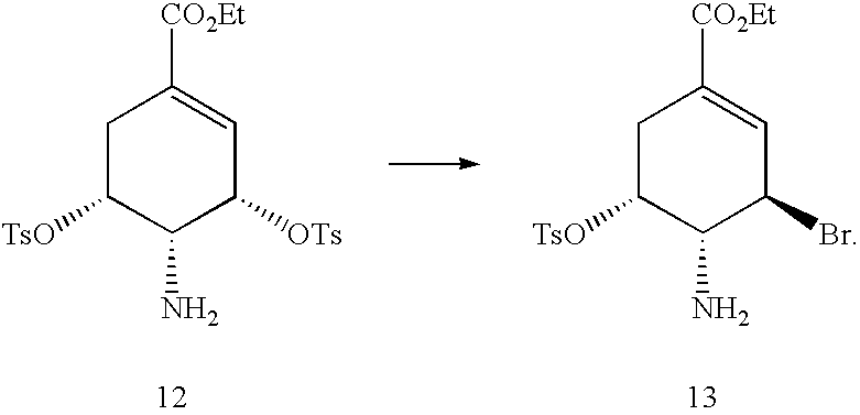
C1C([TsO])C(N)C([OTs])C=C1[CO2Et].C1C([TsO])C(N)C(Br)C=C1[CO2Et]
